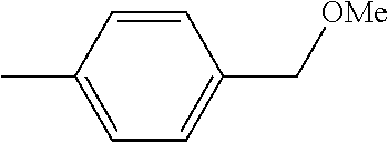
C1=CC(C)=CC=C1C[OMe]
